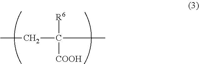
CCC(C)([R6])[COOH]
